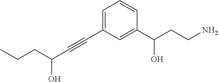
C1(C(CCN)O)=CC(C#CC(CCC)O)=CC=C1
